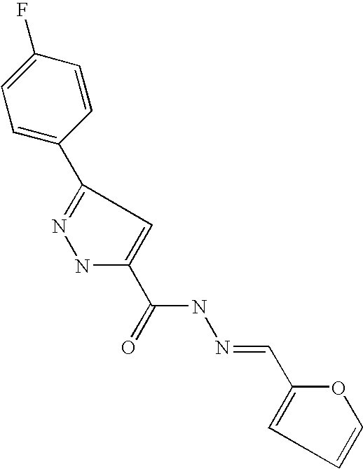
C1(C2=CC=C(F)C=C2)=NNC(C(=O)NN=CC2=CC=CO2)=C1
